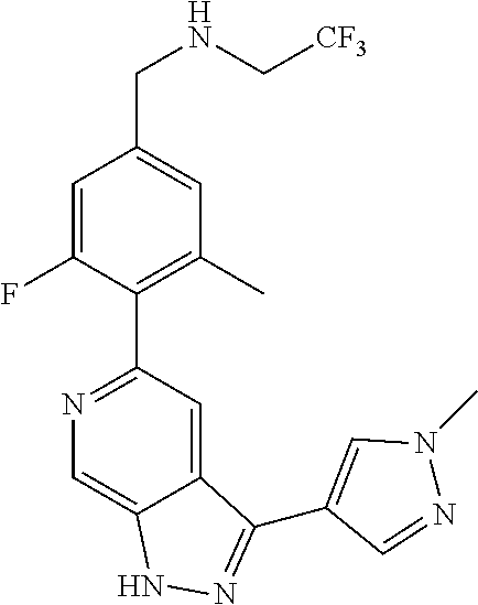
C(C1=CC(C)=C(C2=NC=C3C(=C2)C(C2=CN(C)N=C2)=NN3)C(F)=C1)NC[CF3]
